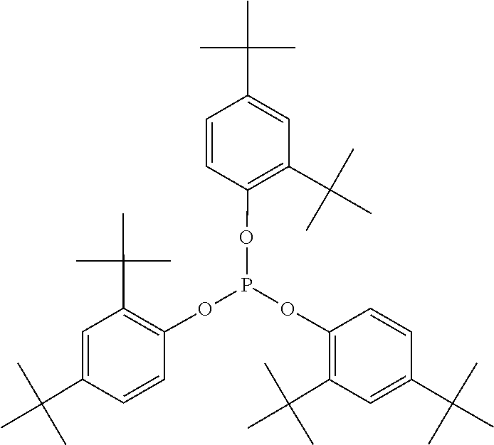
C1(C(C)(C)C)=C(OP(OC2=C(C(C)(C)C)C=C(C(C)(C)C)C=C2)OC2=C(C(C)(C)C)C=C(C(C)(C)C)C=C2)C=CC(C(C)(C)C)=C1
